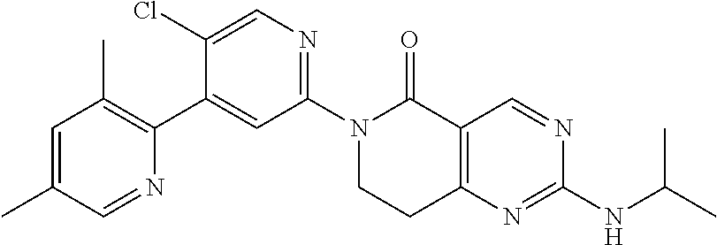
N1(C2=NC=C(Cl)C(C3=C(C)C=C(C)C=N3)=C2)CCC2=C(C1=O)C=NC(NC(C)C)=N2
